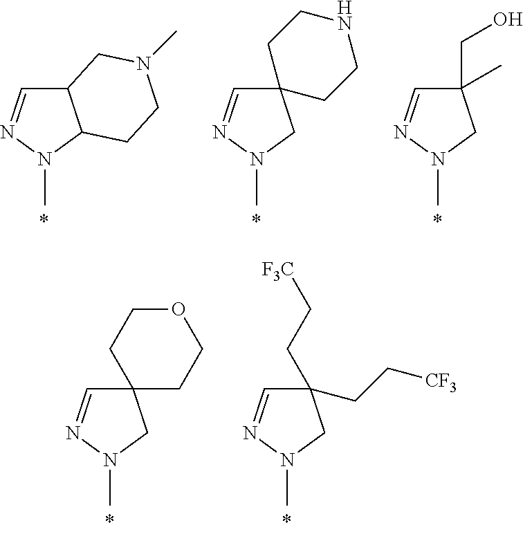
C1=NN(C)CC1(CO)C.C1=NN(C)C2C1CN(C)CC2.C1=NN(C)CC12CCNCC2.C1=NN(C)CC12CCOCC2.C1=NN(C)CC1(CC[F3C])CC[CF3]
